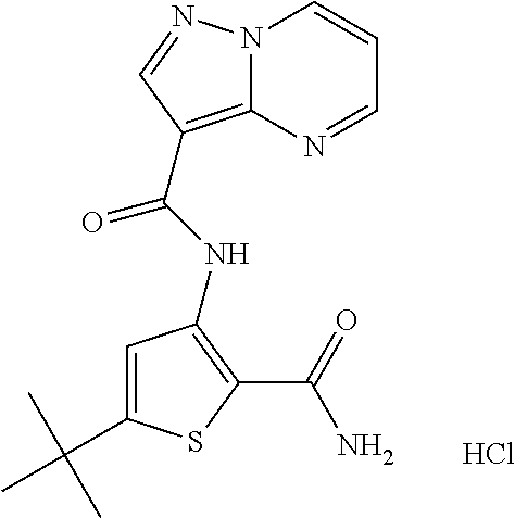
C1(C(C)(C)C)=CC(NC(=O)C2=C3N(C=CC=N3)N=C2)=C(C(=O)N)S1.Cl
